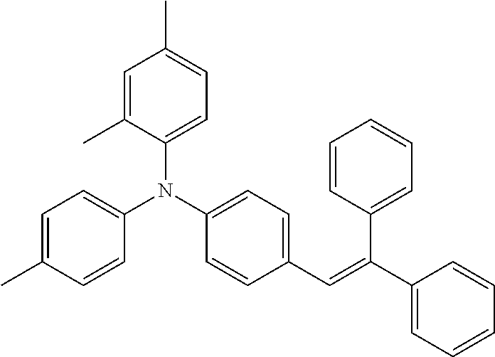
C1=C(C)C(N(C2=CC=C(C=C(C3=CC=CC=C3)C3=CC=CC=C3)C=C2)C2=CC=C(C)C=C2)=CC=C1C
